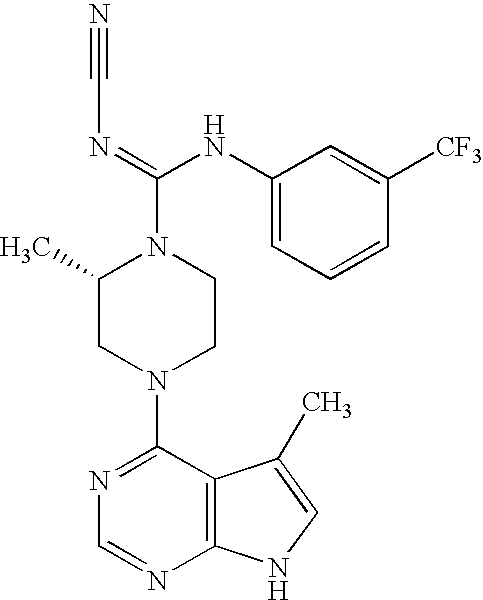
C1(N2CCN(C(=NC#N)NC3=CC=CC([CF3])=C3)C(C)C2)=NC=NC2=C1C(C)=CN2
